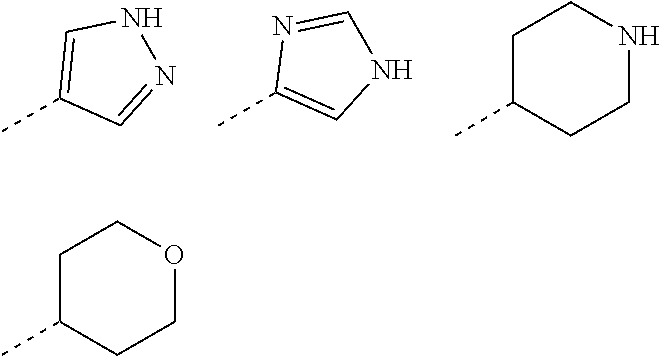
CC1=CNN=C1.CC1=CNC=N1.CC1CCNCC1.CC1CCOCC1
